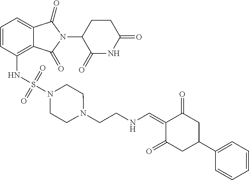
C12=C(NS(N3CCN(CCNC=C4C(=O)CC(C5=CC=CC=C5)CC4=O)CC3)(=O)=O)C=CC=C1C(=O)N(C1C(=O)NC(=O)CC1)C2=O
